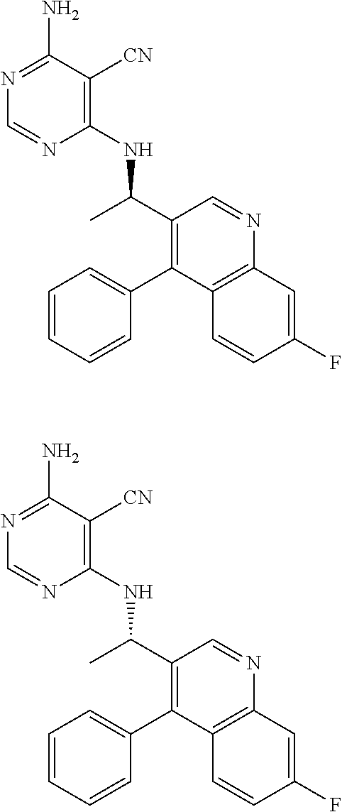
N(C(C1=C(C2=CC=CC=C2)C2=C(N=C1)C=C(F)C=C2)C)C1=C([CN])C(N)=NC=N1.N(C(C1=C(C2=CC=CC=C2)C2=C(N=C1)C=C(F)C=C2)C)C1=C([CN])C(N)=NC=N1
